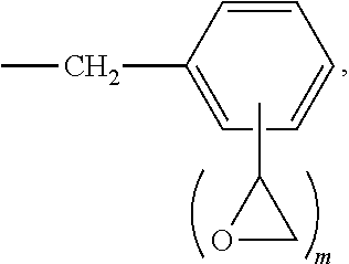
C1=CC(CC)=CC=C1.CC1OC1
